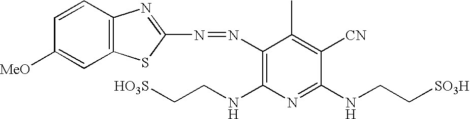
C12=C(C=CC([MeO])=C1)N=C(N=NC1=C(NCC[HO3S])N=C(NCC[SO3H])C([CN])=C1C)S2
